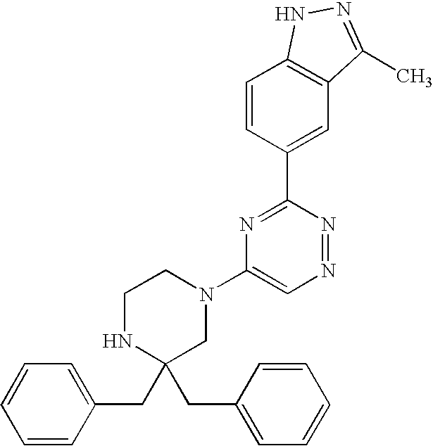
C1=CC(C2=NC(N3CCNC(CC4=CC=CC=C4)(CC4=CC=CC=C4)C3)=CN=N2)=CC2=C1NN=C2C
